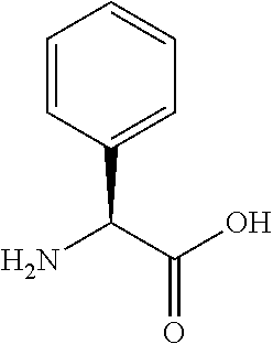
NC(C(O)=O)C1=CC=CC=C1
